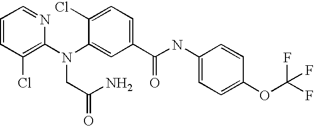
C1=CC(Cl)=C(N(C2=CC(C(NC3=CC=C(OC(F)(F)F)C=C3)=O)=CC=C2Cl)CC(N)=O)N=C1
